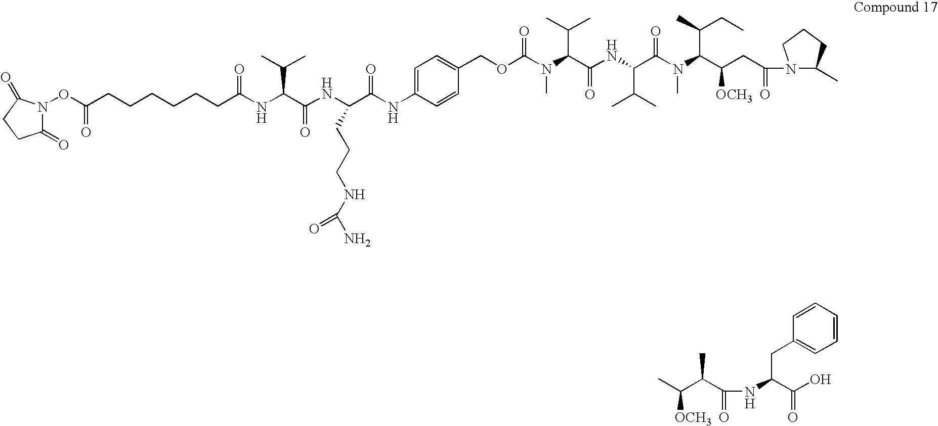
C(C(ON1C(=O)CCC1=O)=O)CCCCCC(=O)NC(C(NC(C(NC1=CC=C(COC(N(C(C(NC(C(N(C(C(CC(N2CCCC2C)=O)[OCH3])C(CC)C)C)=O)C(C)C)=O)C(C)C)C)=O)C=C1)=O)CCCNC(N)=O)=O)C(C)C.C(C(=O)NC(C(O)=O)CC1=CC=CC=C1)(C)C([OCH3])C
